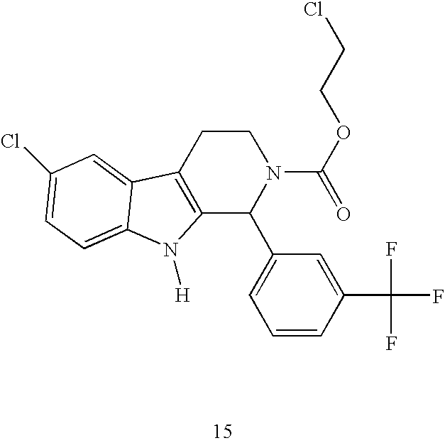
C12=C(CCN(C(=O)OCCCl)C1C1=CC=CC(C(F)(F)F)=C1)C1=CC(Cl)=CC=C1N2[H]
